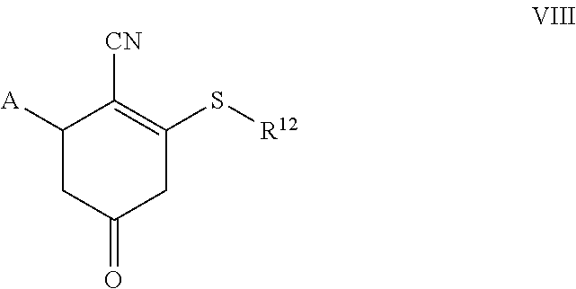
C1([A])CC(=O)CC(S[R12])=C1[CN]
